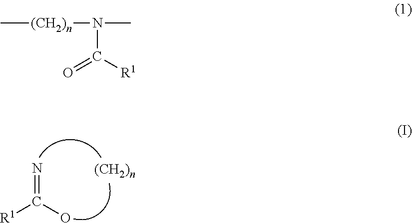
N=C([R1])O.[(CH2)n].C[(CH2)n]N(C(=O)[R1])C
